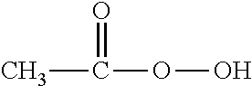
CC(OO)=O
